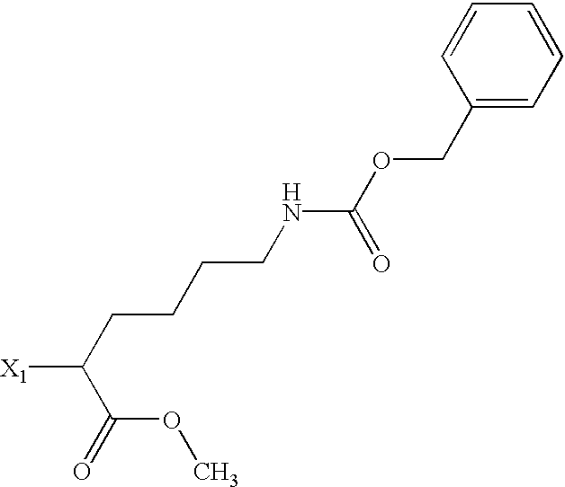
[X1]C(CCCCNC(OCC1=CC=CC=C1)=O)C(=O)OC
